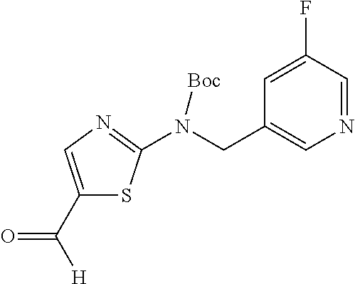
C1(C([H])=O)=CN=C(N(CC2=CN=CC(F)=C2)[Boc])S1
